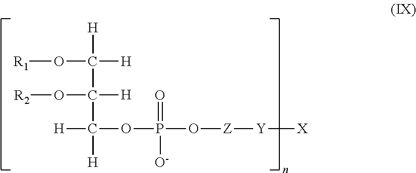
C([H])(O[R1])([H])C(C([H])([H])OP(=O)([O-])O[Z][Y][X])(O[R2])[H]
